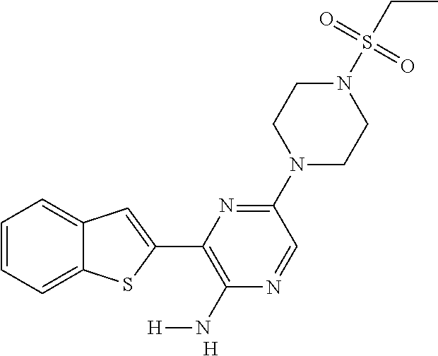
C1=CC=C2C(=C1)C=C(C1=C(N[H])N=CC(N3CCN(S(CC)(=O)=O)CC3)=N1)S2.[H]
